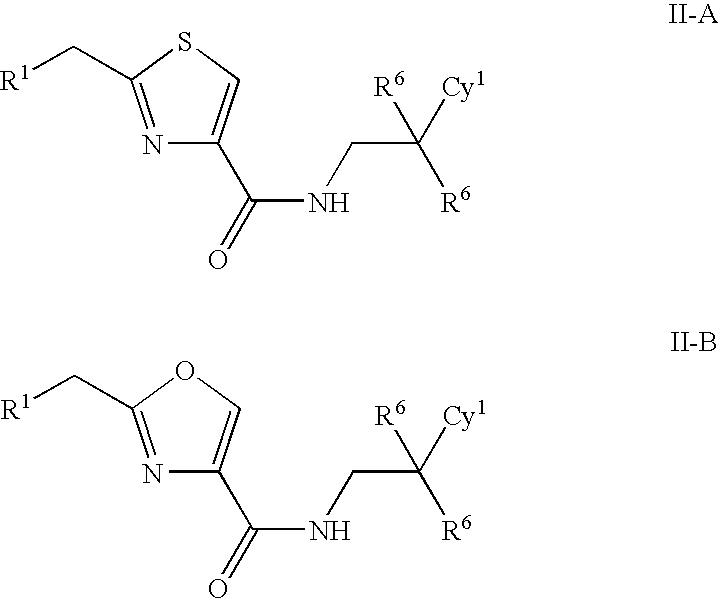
N1=C(C[R1])SC=C1C(NCC([Cy1])([R6])[R6])=O.N1=C(C[R1])OC=C1C(NCC([Cy1])([R6])[R6])=O
